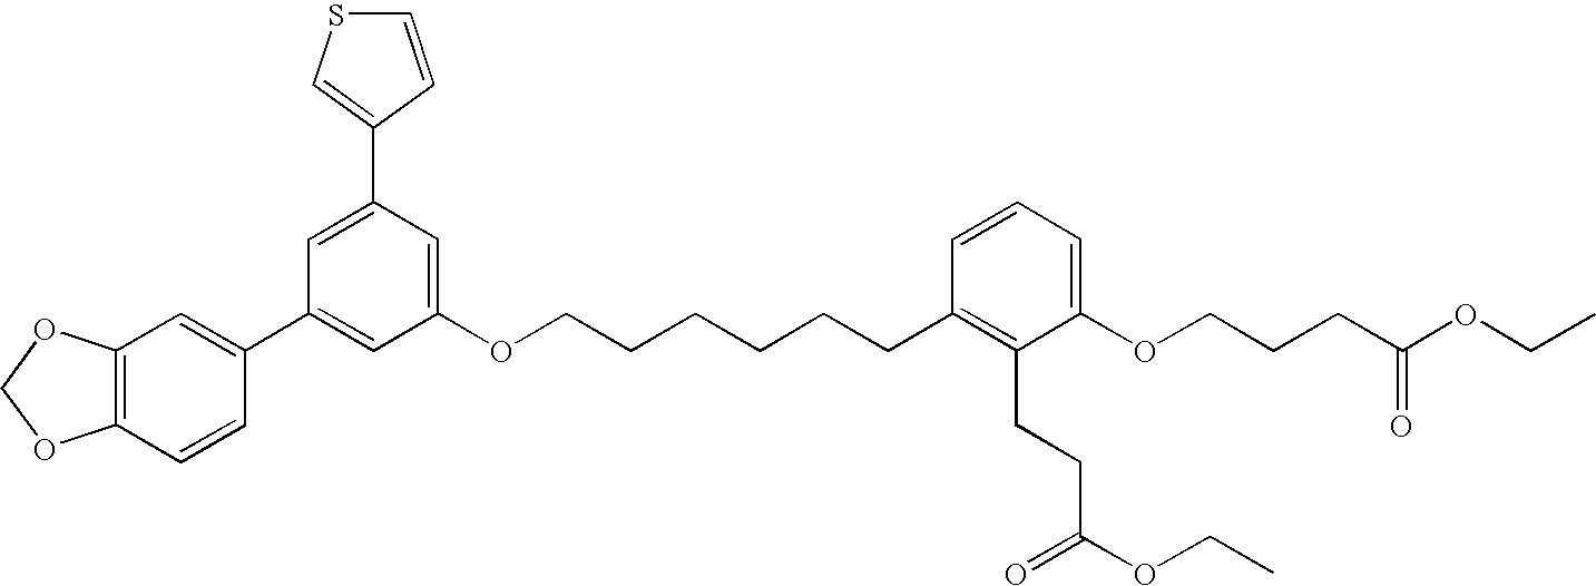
C1(C2=CC(C3=CC4=C(C=C3)OCO4)=CC(OCCCCCCC3=C(CCC(OCC)=O)C(OCCCC(OCC)=O)=CC=C3)=C2)=CSC=C1
